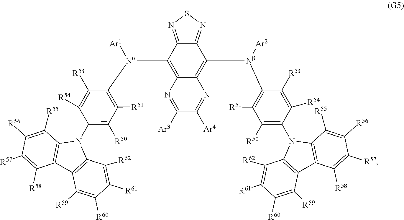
C12=NSN=C1C([Na]([Ar1])C1=C([R51])C([R50])=C(N3C4=C(C([R59])=C([R60])C([R61])=C4[R62])C4=C3C([R55])=C([R56])C([R57])=C4[R58])C([R54])=C1[R53])=C1C(=C2[Nb]([Ar2])C2=C([R51])C([R50])=C(N3C4=C(C([R59])=C([R60])C([R61])=C4[R62])C4=C3C([R55])=C([R56])C([R57])=C4[R58])C([R54])=C2[R53])N=C([Ar4])C([Ar3])=N1
